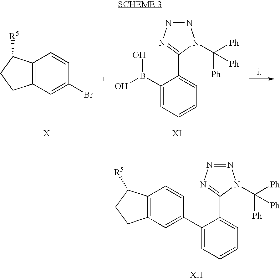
C12=C(C=C(Br)C=C1)CCC2[R5].C1(B(O)O)=CC=CC=C1C1=NN=NN1C([Ph])([Ph])[Ph].C1(C2=CC3=C(C=C2)C([R5])CC3)=CC=CC=C1C1=NN=NN1C([Ph])([Ph])[Ph]
